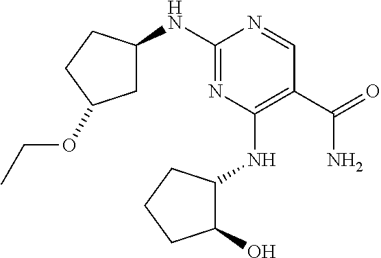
C1(NC2CC(OCC)CC2)=NC(NC2C(O)CCC2)=C(C(=O)N)C=N1
